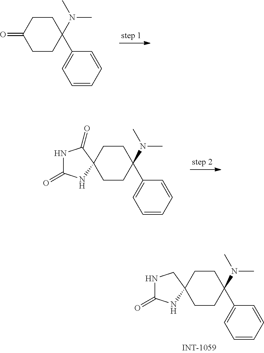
C1CC(C2=CC=CC=C2)(N(C)C)CCC1=O.C1CC(C2=CC=CC=C2)(N(C)C)CCC12C(=O)NC(=O)N2.C1CC(C2=CC=CC=C2)(N(C)C)CCC12CNC(=O)N2
